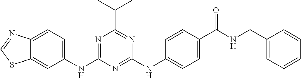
C1=C(NC2=NC(C(C)C)=NC(NC3=CC=C(C(NCC4=CC=CC=C4)=O)C=C3)=N2)C=C2C(=C1)N=CS2
